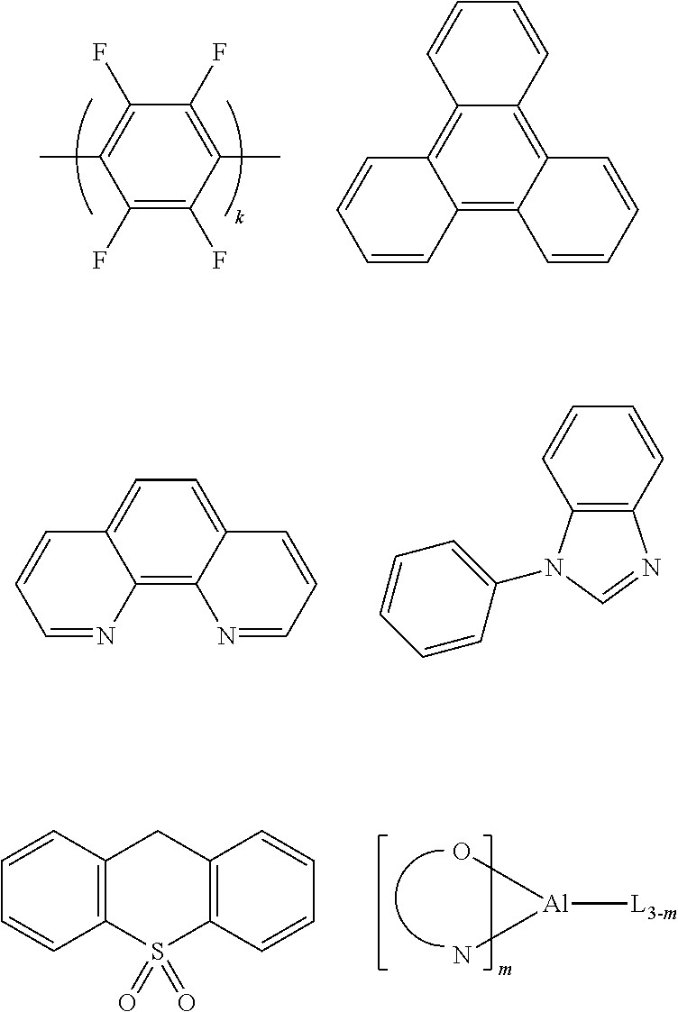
C1(F)=C(F)C(C)=C(F)C(F)=C1C.C12=C3C(=C4C(=C1C=CC=C2)C=CC=C4)C=CC=C3.C12=C3C(=CC=C1C=CC=N2)C=CC=N3.C12=C(C=CC=C1)N=CN2C1=CC=CC=C1.[Al]([L3-m])(N)O.C1=CC2=C(C=C1)S(=O)(=O)C1=C(C2)C=CC=C1
